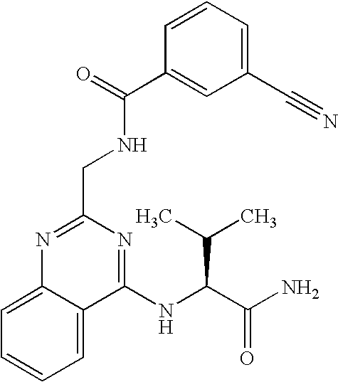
C1=C2C(=CC=C1)C(NC(C(N)=O)C(C)C)=NC(CNC(=O)C1=CC(C#N)=CC=C1)=N2
